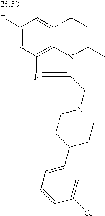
C1(F)=CC2=C3C(=C1)CCC(C)N3C(CN1CCC(C3=CC=CC(Cl)=C3)CC1)=N2
